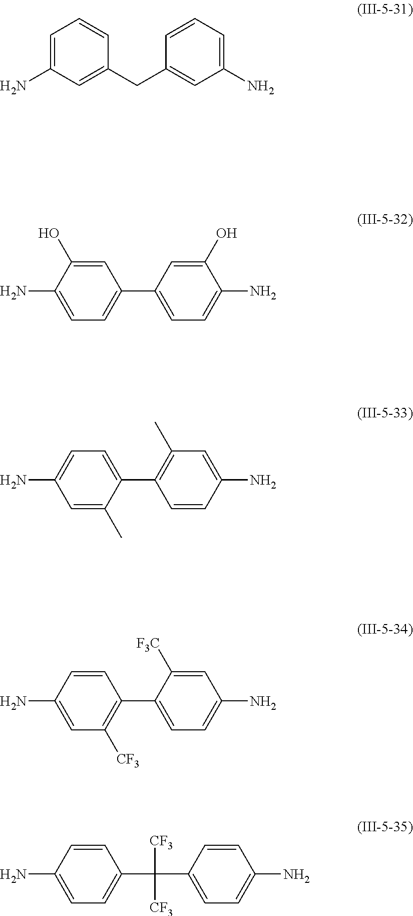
C1=C(O)C(N)=CC=C1C1=CC=C(N)C(O)=C1.C1=C(C2=C(C)C=C(N)C=C2)C(C)=CC(N)=C1.C1=CC(N)=CC([CF3])=C1C1=CC=C(N)C=C1[F3C].C1=CC(N)=CC=C1C(C1=CC=C(N)C=C1)([CF3])[CF3].C1=C(N)C=C(CC2=CC(N)=CC=C2)C=C1
